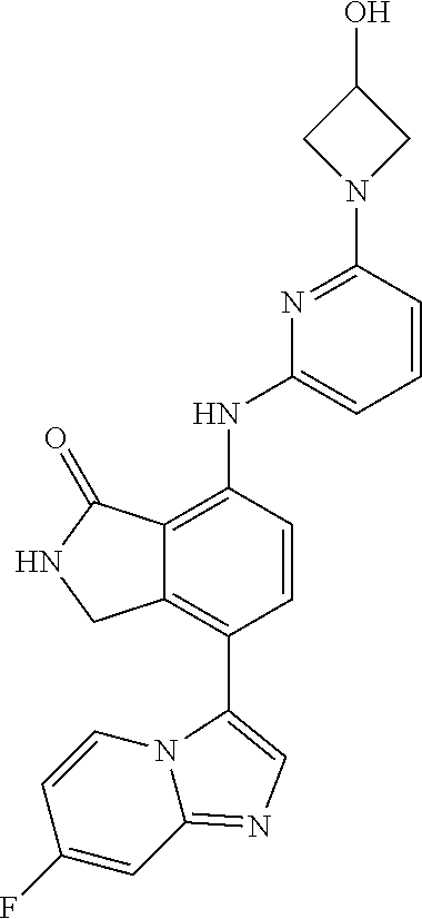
C1(F)=CC2=NC=C(C3=C4C(=C(NC5=CC=CC(N6CC(O)C6)=N5)C=C3)C(=O)NC4)N2C=C1
